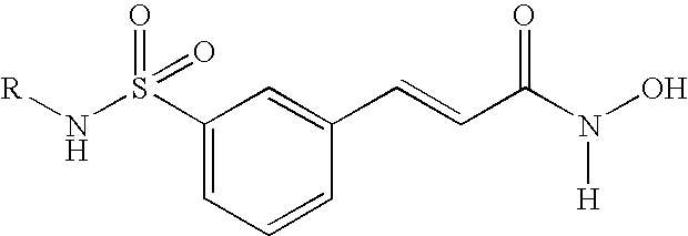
C1(S(N[R])(=O)=O)=CC=CC(C=CC(N(O)[H])=O)=C1
